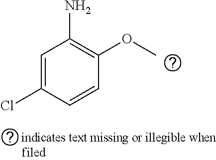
C1=C(Cl)C=CC(OC)=C1N
